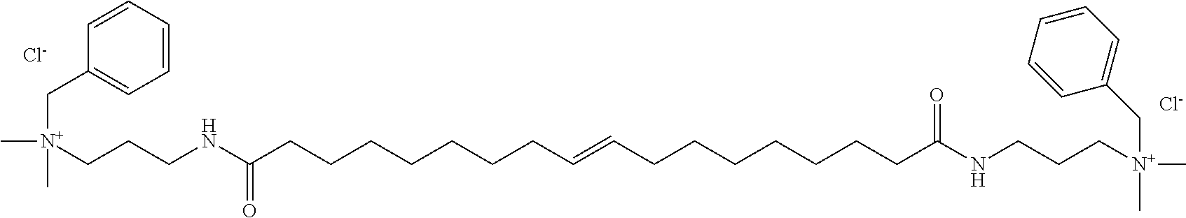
C[N+](C)(CC1=CC=CC=C1)CCCNC(=O)CCCCCCCC=CCCCCCCCC(NCCC[N+](C)(C)CC1=CC=CC=C1)=O.[Cl-].[Cl-]
